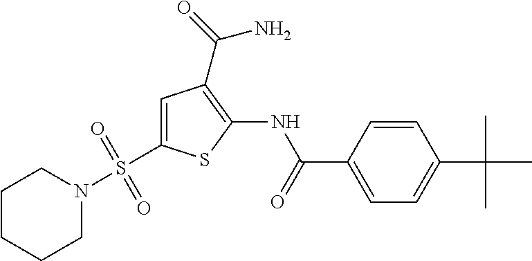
C1=C(S(N2CCCCC2)(=O)=O)SC(NC(=O)C2=CC=C(C(C)(C)C)C=C2)=C1C(=O)N
